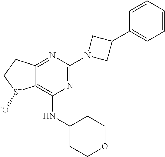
C12=NC(N3CC(C4=CC=CC=C4)C3)=NC(NC3CCOCC3)=C1[S+]([-O])CC2
